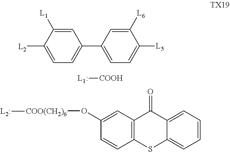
[L2]C1=CC=C(C2=CC=C([L5])C([L6])=C2)C=C1[L1].[COOH][L1:].C1(O[COO(CH2)6][L2:])=CC2=C(C=C1)SC1=CC=CC=C1C2=O
